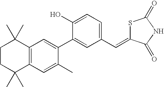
C1CC(C)(C)C2=C(C1(C)C)C=C(C1=CC(C=C3SC(=O)NC3=O)=CC=C1O)C(C)=C2
